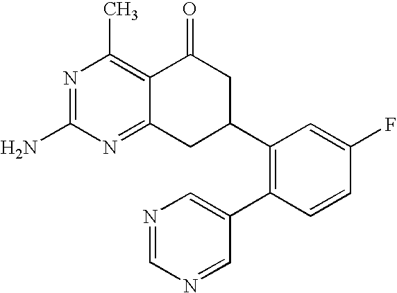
C12=C(C)N=C(N)N=C1CC(C1=C(C3=CN=CN=C3)C=CC(F)=C1)CC2=O
